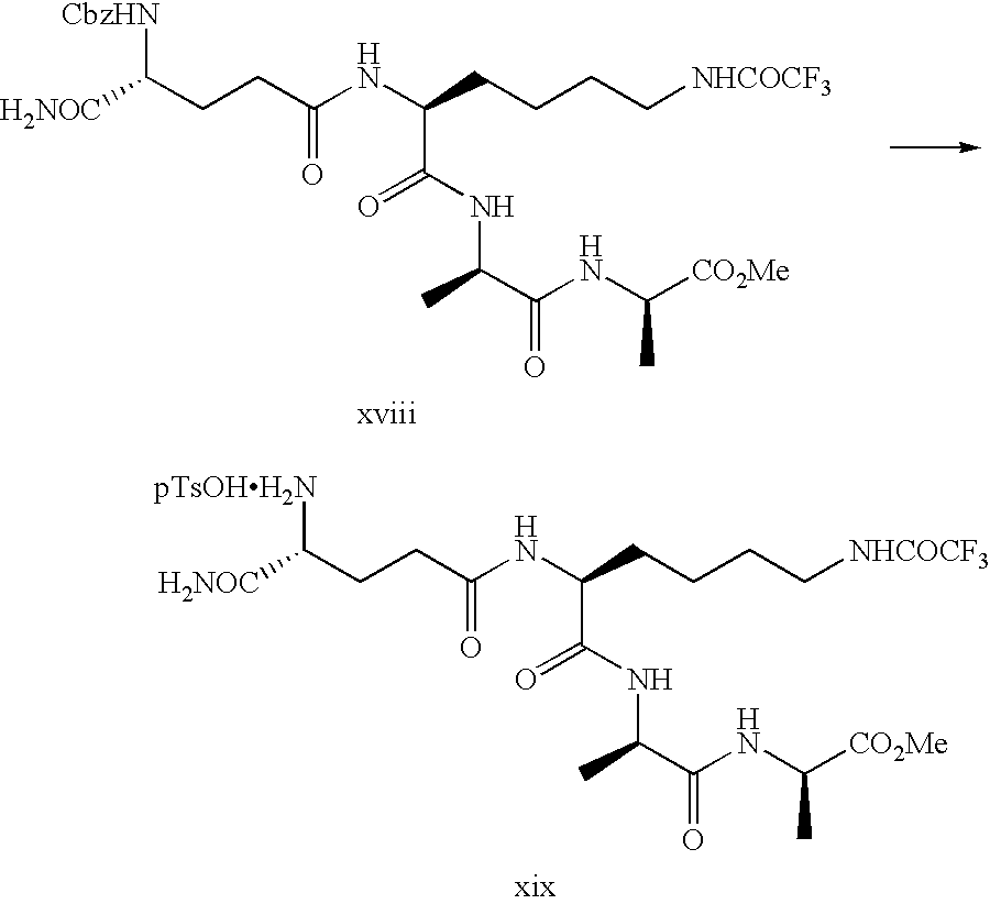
[H2NOC]C(CCC(NC(CCCC[NHCOCF3])C(=O)NC(C)C(=O)NC(C)[CO2Me])=O)[CbzHN].[H2NOC]C(CCC(NC(CCCC[NHCOCF3])C(=O)NC(C)C(=O)NC(C)[CO2Me])=O)[pTsOHH2N]
